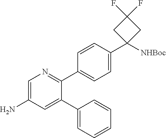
C1=C(N)C=C(C2=CC=CC=C2)C(C2=CC=C(C3([NHBoc])CC(F)(F)C3)C=C2)=N1
